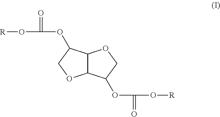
C12C(C(OC(O[R])=O)CO1)OCC2OC(=O)O[R]
